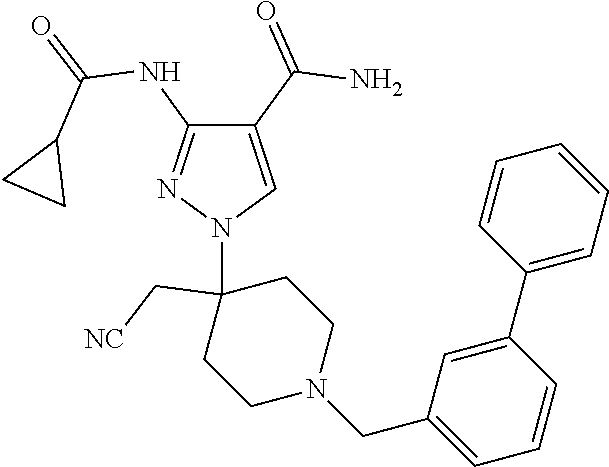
C1(C(=O)N)=CN(C2(C[NC])CCN(CC3=CC=CC(C4=CC=CC=C4)=C3)CC2)N=C1NC(=O)C1CC1
